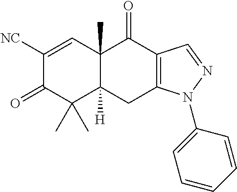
C1([NC])=CC2(C)C([H])(C(C)(C)C1=O)CC1=C(C2=O)C=NN1C1=CC=CC=C1
